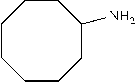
C1CCCCC(N)CC1
